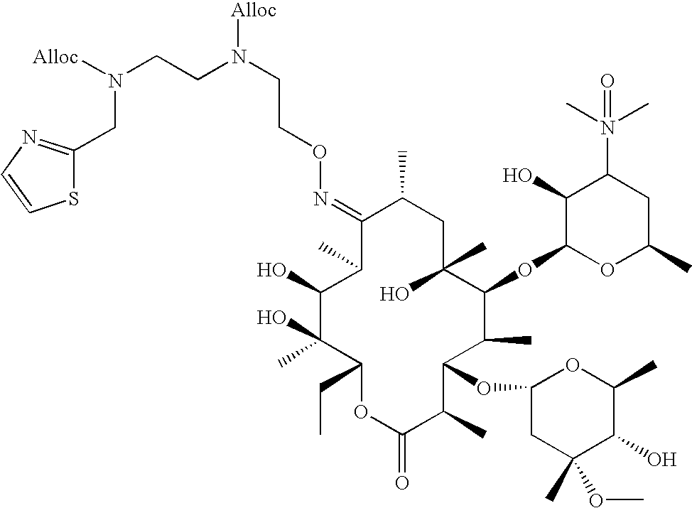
C1(=NOCCN(CCN([Alloc])CC2=NC=CS2)[Alloc])C(C)C(O)C(O)(C)C(CC)OC(=O)C(C)C(OC2CC(C)(OC)C(O)C(C)O2)C(C)C(OC2OC(C)CC(N(C)(C)=O)C2O)C(C)(O)CC1C
